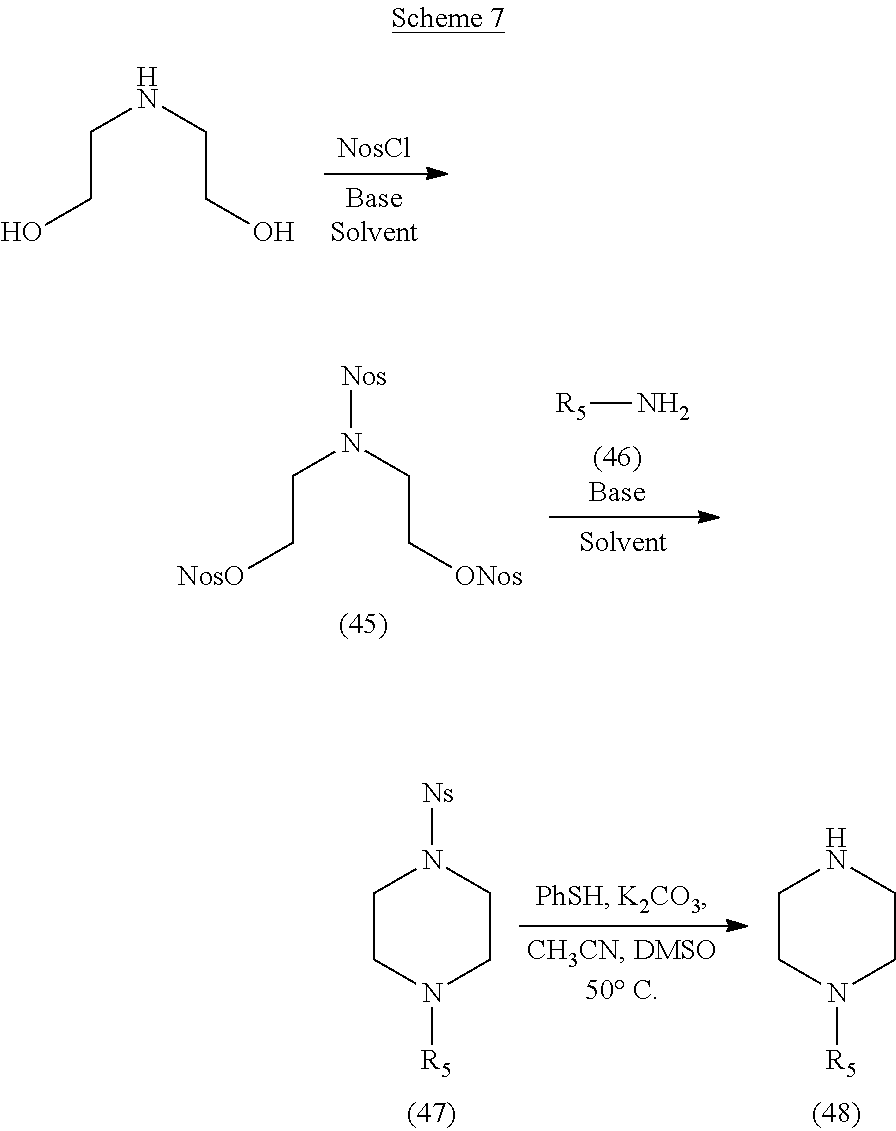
N(CCO)CCO.[R5]N.N(CC[NosO])(CC[ONos])[Nos].N1CCN([R5])CC1.N1([Ns])CCN([R5])CC1
